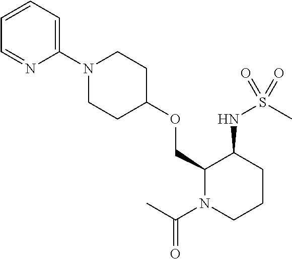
C1(COC2CCN(C3=CC=CC=N3)CC2)N(C(C)=O)CCCC1NS(C)(=O)=O
